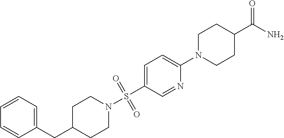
C(C1CCN(S(C2=CC=C(N3CCC(C(=O)N)CC3)N=C2)(=O)=O)CC1)C1=CC=CC=C1
